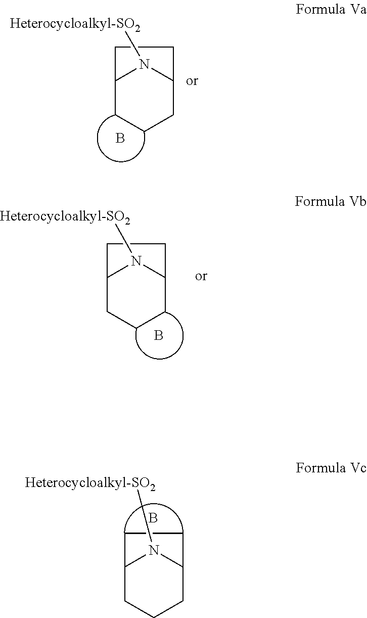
C12CCCC(N1[Heterocycloalkyl-SO2])CC2.B.C12CCCC(N1[Heterocycloalkyl-SO2])CC2.B.C12CCCC(N1[Heterocycloalkyl-SO2])CC2.B
